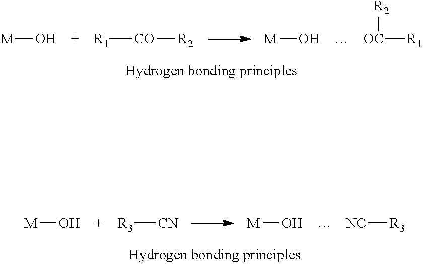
[M]O.[R1][CO][R2].[M]O.[OC]([R1])[R2].[M]O.[R3][CN].[M]O.[NC][R3]
